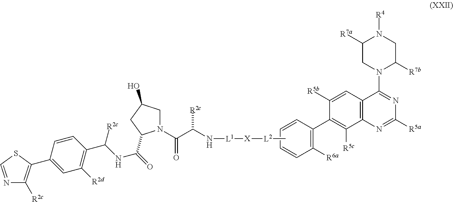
C1=CC=CC(C2=C([R5c])C3=C(C=C2[R5b])C(N2C([R7b])CN([R4])C([R7a])C2)=NC([R5a])=N3)=C1[R6a].N1=CSC(C2=CC([R2d])=C(C(NC(=O)C3N(C(C(N[L1][X][L2]C)[R2c])=O)CC(O)C3)[R2c])C=C2)=C1[R2c]
